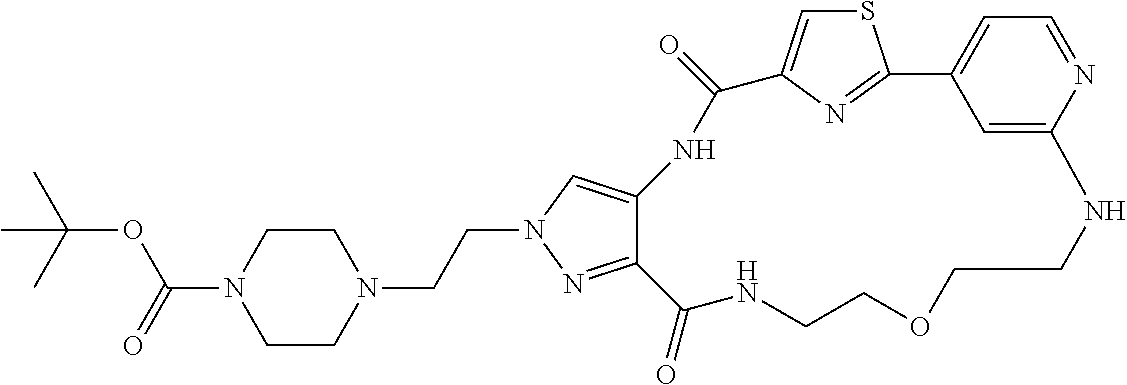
C(CN1CCN(C(=O)OC(C)(C)C)CC1)N1C=C2C(=N1)C(=O)NCCOCCNC1=CC(=CC=N1)C1=NC(=CS1)C(=O)N2
